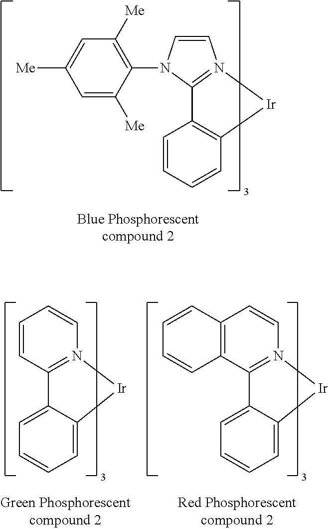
C1=C([Me])C=C([Me])C(N2C3=N(C=C2)[Ir]C2=C3C=CC=C2)=C1[Me].C1=C2C(=CC=C1)[Ir]N1=C2C=CC=C1.C1=C2C(=CC=C1)[Ir]N1=C2C2=C(C=C1)C=CC=C2
